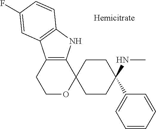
C12=C(NC3=C1C=C(F)C=C3)C1(OCC2)CCC(NC)(C2=CC=CC=C2)CC1
